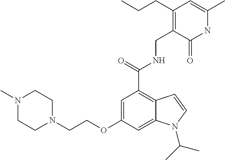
C1(OCCN2CCN(C)CC2)=CC(C(=O)NCC2=C(CCC)C=C(C)NC2=O)=C2C(=C1)N(C(C)C)C=C2
